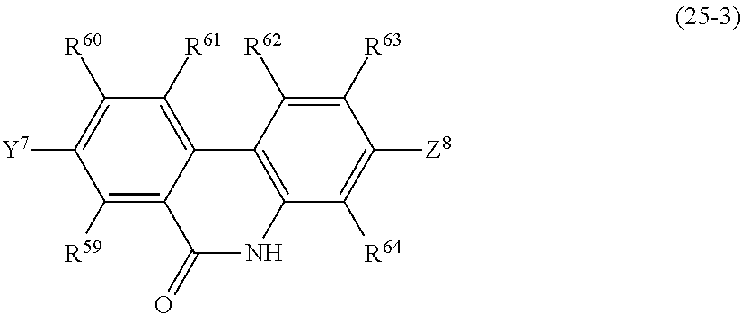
C1([R59])=C2C(=C([R61])C([R60])=C1[Y7])C1=C(NC2=O)C([R64])=C([Z8])C([R63])=C1[R62]
